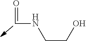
O=CNCCO
